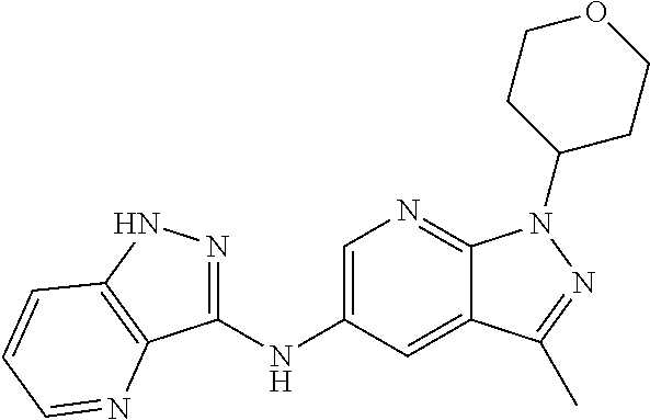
C1(NC2=CN=C3C(=C2)C(C)=NN3C2CCOCC2)=NNC2=C1N=CC=C2
